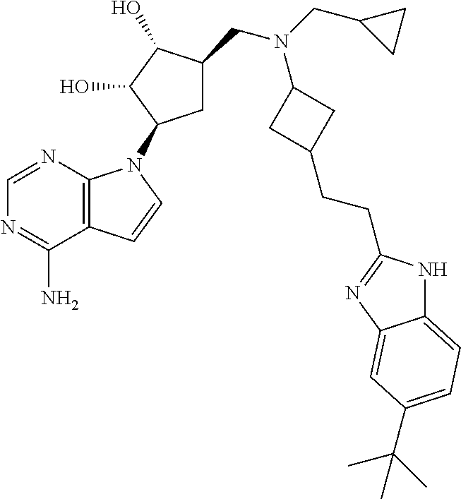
N1=CN=C(N)C2=C1N(C1CC(CN(CC3CC3)C3CC(CCC4=NC5=CC(C(C)(C)C)=CC=C5N4)C3)C(O)C1O)C=C2
